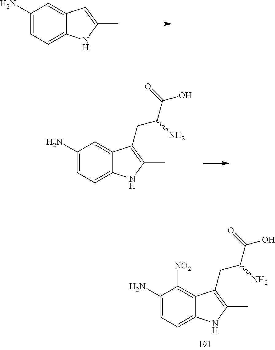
C1(N)=CC=C2C(=C1)C=C(C)N2.C1(N)=CC=C2C(=C1)C(CC(C(=O)O)N)=C(C)N2.C1(N)=CC=C2C(=C1[NO2])C(CC(C(=O)O)N)=C(C)N2
